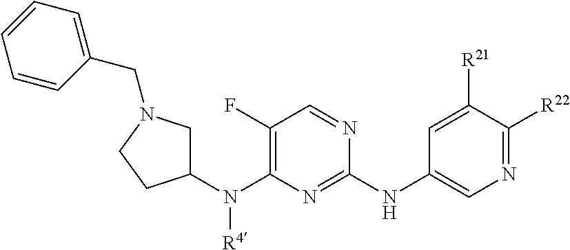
N1=C([R22])C([R21])=CC(NC2=NC(N(C3CN(CC4=CC=CC=C4)CC3)[R4])=C(F)C=N2)=C1
